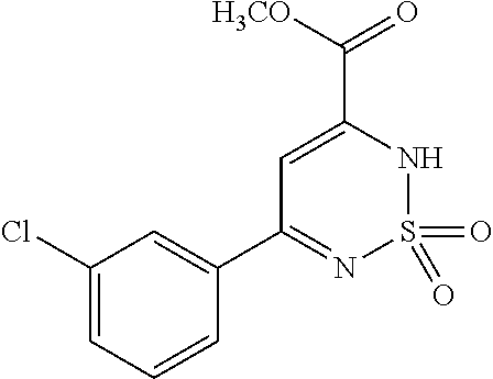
C1=C(C([H3CO])=O)NS(=O)(=O)N=C1C1=CC(Cl)=CC=C1
